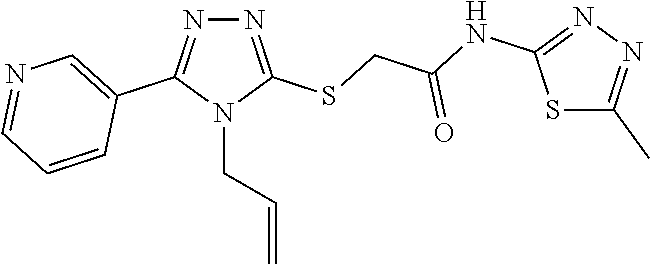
N1=C(SCC(NC2=NN=C(C)S2)=O)N(CC=C)C(C2=CN=CC=C2)=N1
